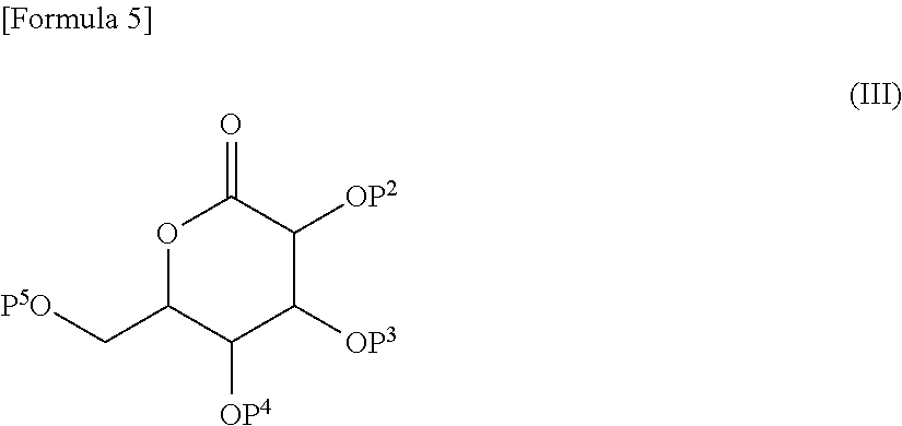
O=C1OC(C[P5O])C([OP4])C([OP3])C1[OP2]
